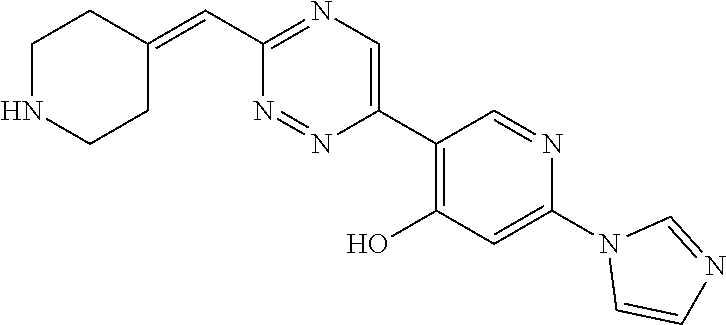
C(C1=NC=C(C2=C(O)C=C(N3C=CN=C3)N=C2)N=N1)=C1CCNCC1
